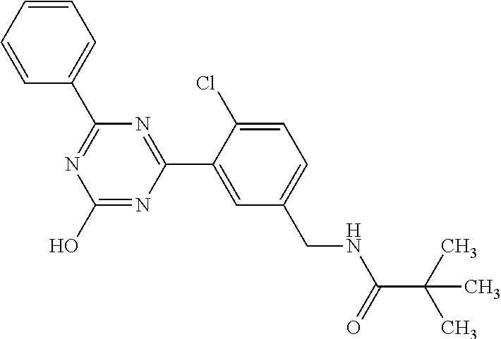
OC1=NC(C2=CC(CNC(=O)C(C)(C)C)=CC=C2Cl)=NC(C2=CC=CC=C2)=N1
